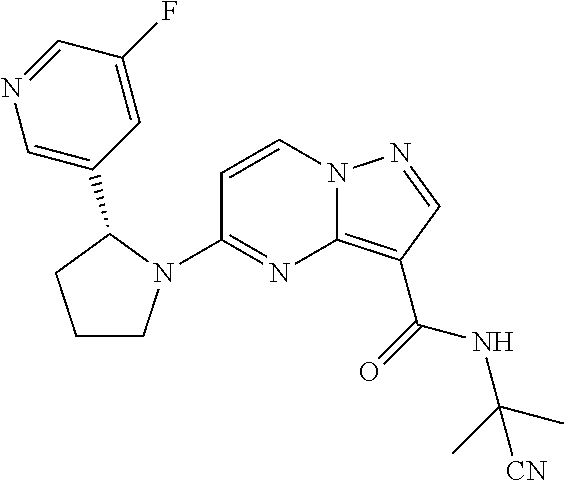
C1=CN2C(=C(C(NC(C)(C)[CN])=O)C=N2)N=C1N1CCCC1C1=CN=CC(F)=C1
